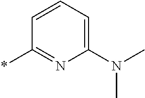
C1(N(C)C)=CC=CC(*)=N1
